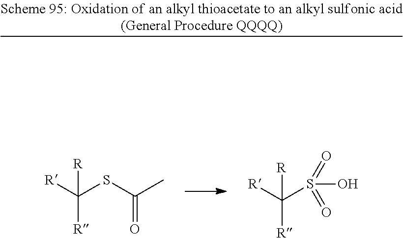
[R]C(SC(C)=O)([R])[R].[R]C(S(O)(=O)=O)([R])[R]
